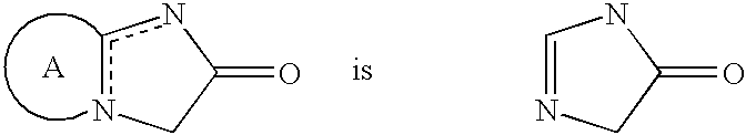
C1=NCC(=O)N1.[A].c1nCC(=O)n1
